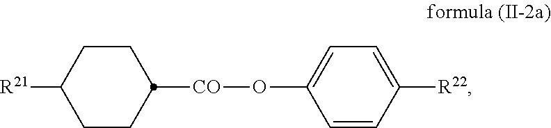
C1CC([CO]OC2=CC=C([R22])C=C2)CCC1[R21]
